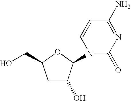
C1C(O)C(N2C(=O)N=C(N)C=C2)OC1CO
